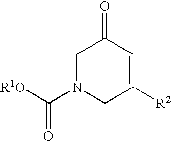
[R1O]C(N1CC([R2])=CC(=O)C1)=O
